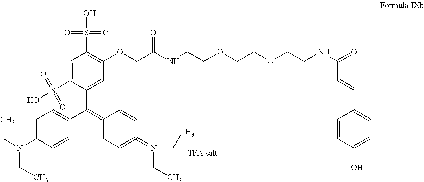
C1=CC(O)=CC=C1C=CC(NCCOCCOCCNC(COC1=C(S(=O)(=O)O)C=C(S(O)(=O)=O)C(C(C2=CC=C(N(CC)CC)C=C2)=C2CC=C(=[N+](CC)CC)C=C2)=C1)=O)=O
